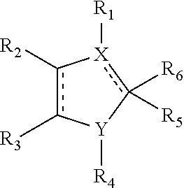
c1([R2])c([R3])[Y]([R4])c([R6])([R5])[X]-1[R1]
